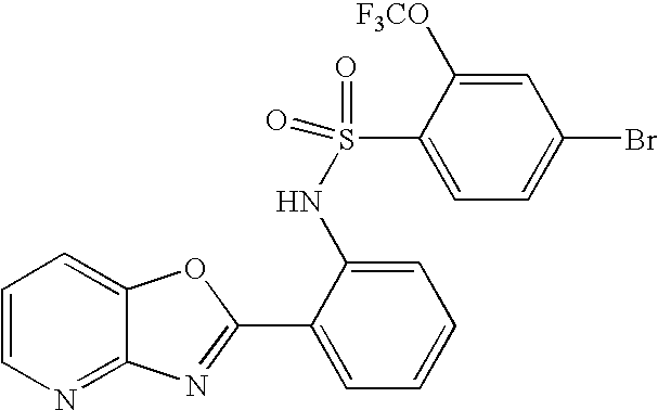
C12=NC=CC=C1OC(C1=CC=CC=C1NS(=O)(C1=CC=C(Br)C=C1[F3CO])=O)=N2
